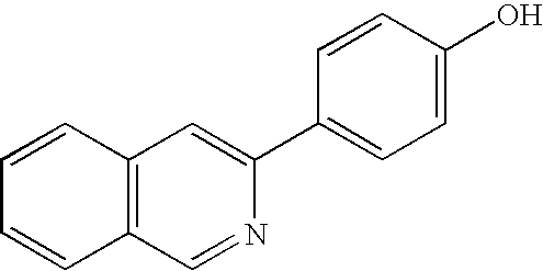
C1=CC2=C(C=C1)C=NC(C1=CC=C(O)C=C1)=C2
